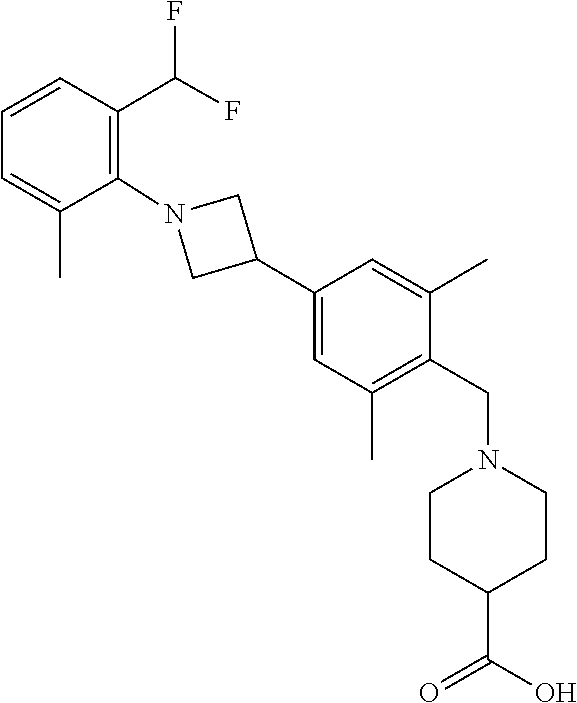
C1=C(C2CN(C3=C(C(F)F)C=CC=C3C)C2)C=C(C)C(CN2CCC(C(=O)O)CC2)=C1C
